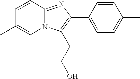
C1=CC2=NC(C3=CC=C(C)C=C3)=C(CCO)N2C=C1C
